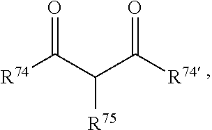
O=C(C(C([R74])=O)[R75])[R74]
